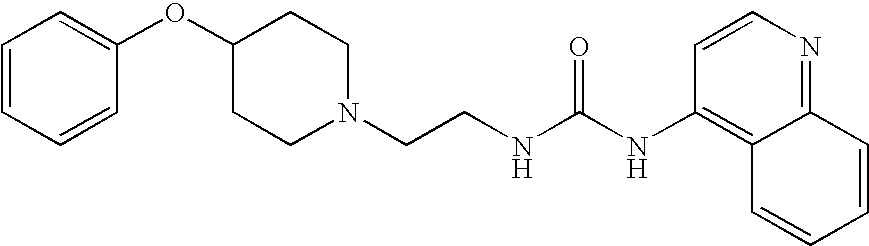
C1=CC=CC(OC2CCN(CCNC(NC3=C4C(=NC=C3)C=CC=C4)=O)CC2)=C1
